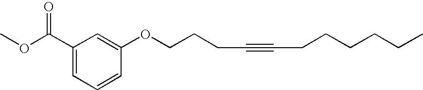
C1(C(OC)=O)=CC=CC(OCCCC#CCCCCCC)=C1
